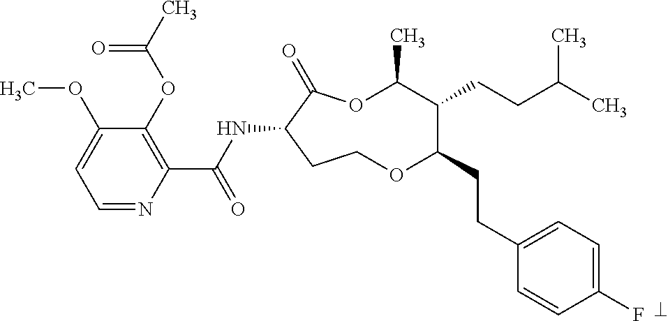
C1=NC(C(NC2C(=O)OC(C)C(CCC(C)C)C(CCC3=CC=C(F)C=C3)OCC2)=O)=C(OC(C)=O)C(OC)=C1
